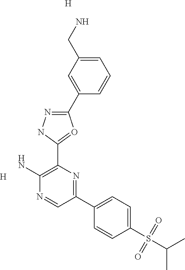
[H].NC1=C(C2=OC(C3=CC(CN)=CC=C3)=NN2)N=C(C2=CC=C(S(C(C)C)(=O)=O)C=C2)C=N1.[H]
